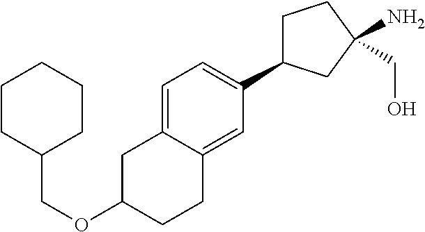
C1=C2C(=CC(C3CCC(CO)(N)C3)=C1)CCC(OCC1CCCCC1)C2
